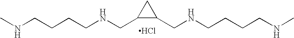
N(CCCCNCC1C(CNCCCCNC)C1)C.Cl
